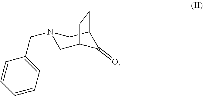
C1(=O)C2CN(CC3=CC=CC=C3)CC1CC2
